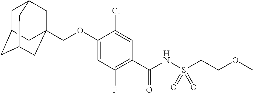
C1=C(OCC23CC4CC(CC(C2)C4)C3)C(Cl)=CC(C(NS(CCOC)(=O)=O)=O)=C1F
